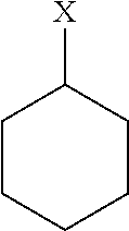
C1CCCCC1[X]
